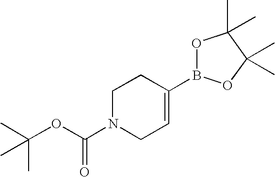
C1N(C(OC(C)(C)C)=O)CC=C(B2OC(C)(C)C(C)(C)O2)C1
